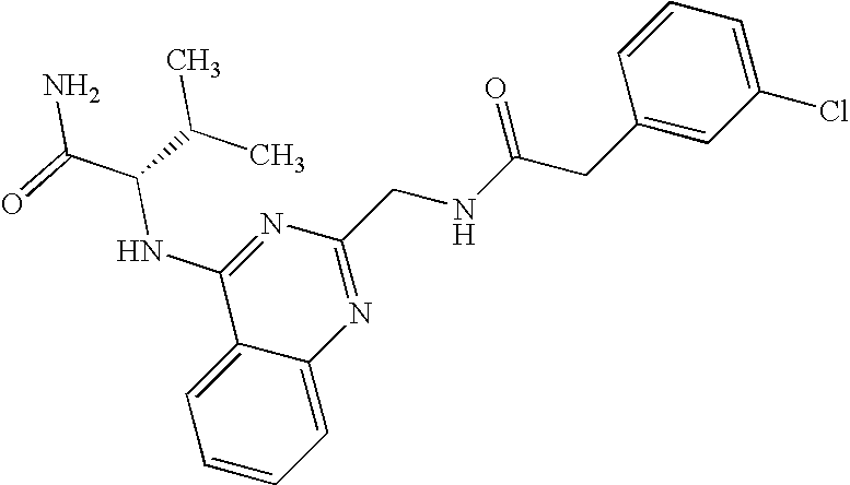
C12=CC=CC=C1N=C(CNC(=O)CC1=CC(Cl)=CC=C1)N=C2NC(C(N)=O)C(C)C
